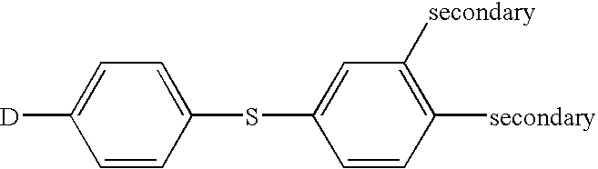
C1=CC(SC2=CC([secondary])=C([secondary])C=C2)=CC=C1[D]
